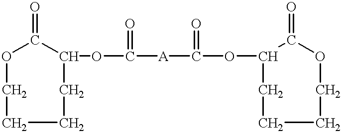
O1CCCCC(OC([A]C(OC2CCCCOC2=O)=O)=O)C1=O
